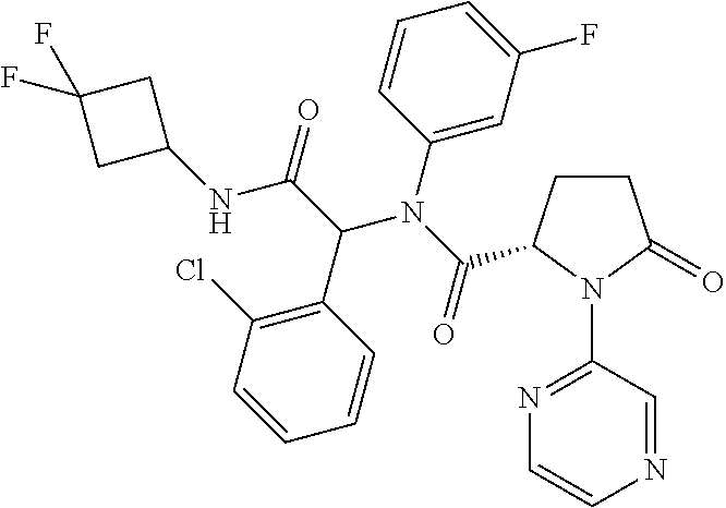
C1=CC(N(C(=O)C2CCC(=O)N2C2=NC=CN=C2)C(C(NC2CC(F)(F)C2)=O)C2=C(Cl)C=CC=C2)=CC(F)=C1
